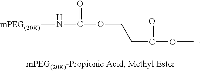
O(CCC(OC)=O)C(N[mPEG(20K)])=O
